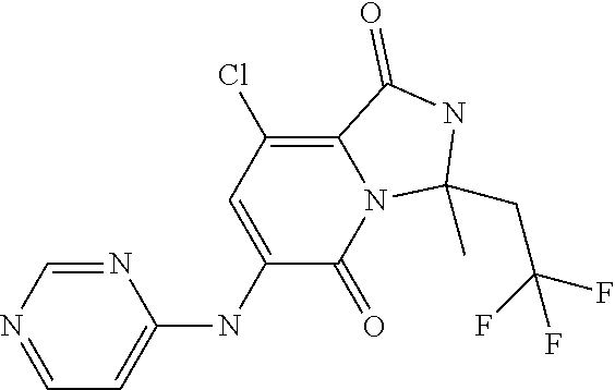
N1=CN=CC=C1NC1=CC(Cl)=C2N(C1=O)C(C)(CC(F)(F)F)NC2=O
